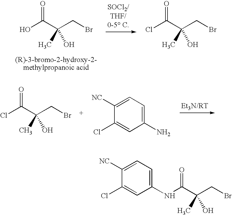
OC(C(CBr)(O)C)=O.ClC(C(CBr)(O)C)=O.ClC(C(CBr)(O)C)=O.C1([NC])=CC=C(N)C=C1Cl.C1([NC])=CC=C(NC(C(CBr)(C)O)=O)C=C1Cl
